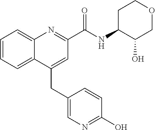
C(C1=CC(C(NC2C(O)COCC2)=O)=NC2=CC=CC=C12)C1=CN=C(O)C=C1
